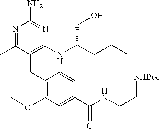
N1=C(C)C(CC2=C(OC)C=C(C(NCC[NHBoc])=O)C=C2)=C(NC(CO)CCC)N=C1N
